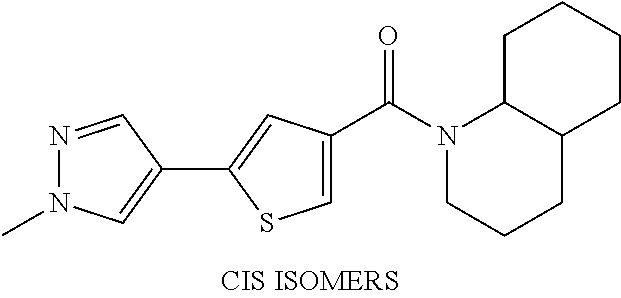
C1=C(C(N2CCCC3C2CCCC3)=O)C=C(C2=CN(C)N=C2)S1
